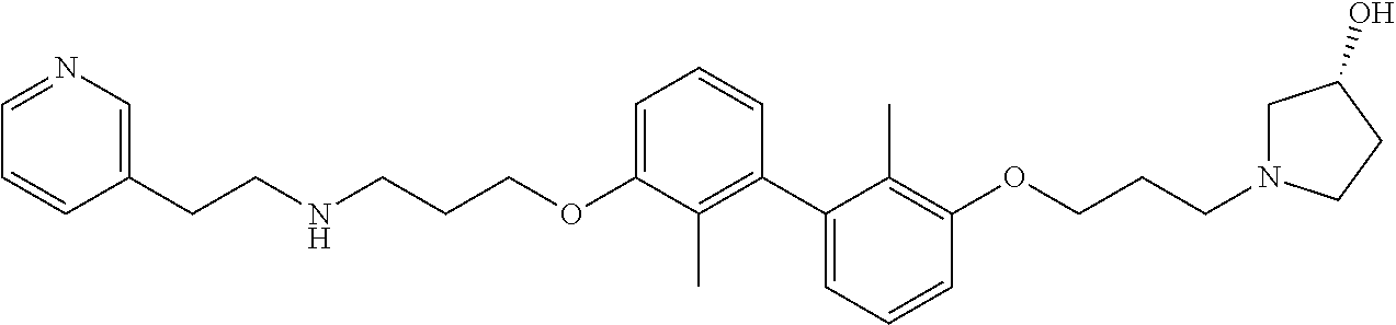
C1(C2=C(C)C(OCCCNCCC3=CN=CC=C3)=CC=C2)=CC=CC(OCCCN2CC(O)CC2)=C1C
